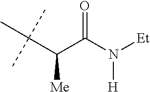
O=C(N([Et])[H])C(C(C)(C)C)[Me]
